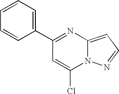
C1(C2=CC=CC=C2)=NC2=CC=NN2C(Cl)=C1
